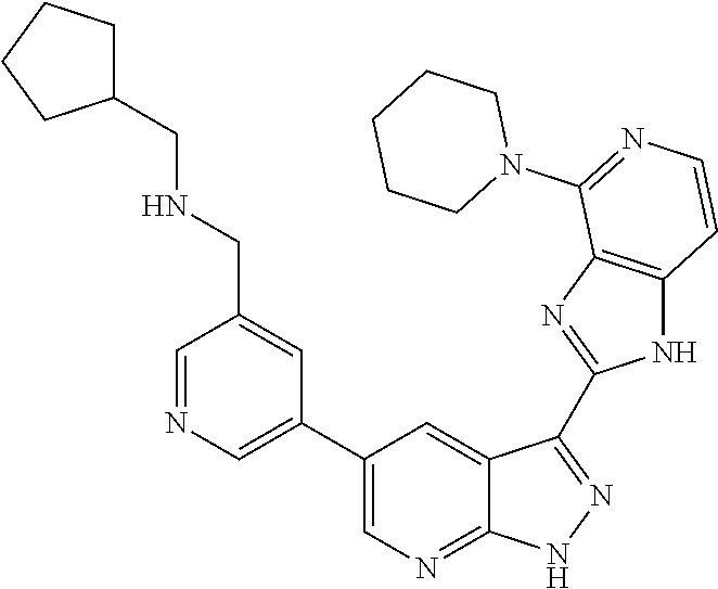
C1=NC=C(C2=CN=C3C(=C2)C(C2=NC4=C(N2)C=CN=C4N2CCCCC2)=NN3)C=C1CNCC1CCCC1
